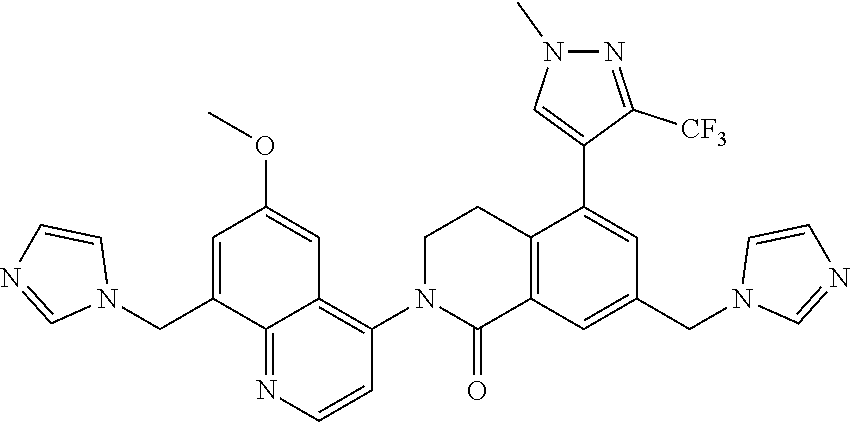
C1=C(CN2C=CN=C2)C2=NC=CC(N3C(=O)C4=C(CC3)C(C3=CN(C)N=C3[CF3])=CC(CN3C=NC=C3)=C4)=C2C=C1OC
